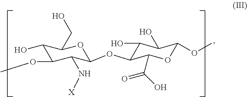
C1(O)C(OC)C(N[X])C(OC2C(O)C(O)C(OC)OC2C(O)=O)OC1CO
